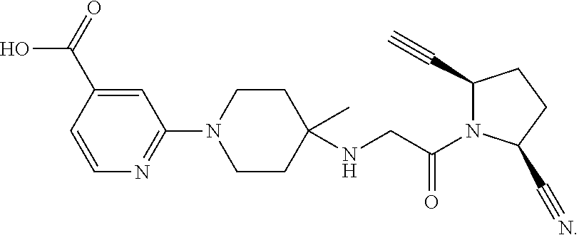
C1=CC(C(=O)O)=CC(N2CCC(C)(NCC(=O)N3C(C#C)CCC3C#N)CC2)=N1
